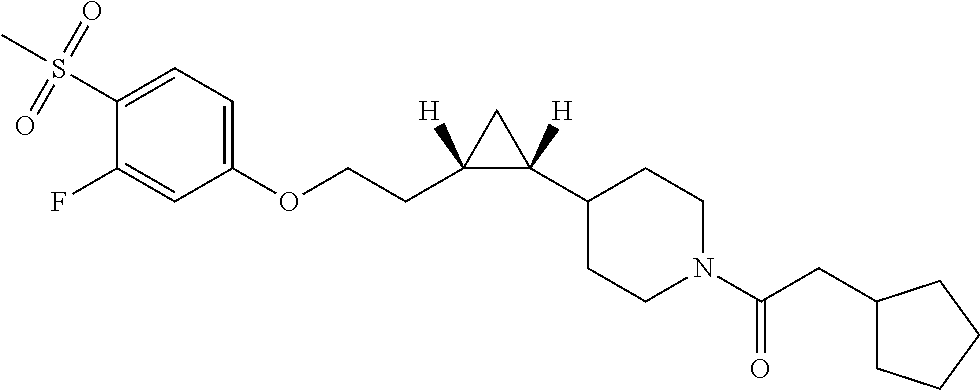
C1(F)=CC(OCCC2([H])C(C3CCN(C(CC4CCCC4)=O)CC3)([H])C2)=CC=C1S(=O)(=O)C
